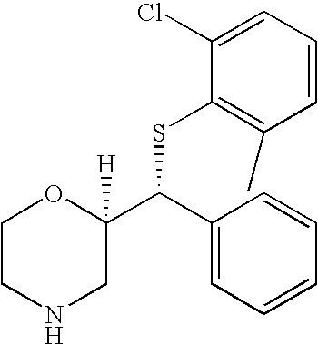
C1(Cl)=CC=CC(C)=C1SC(C1([H])OCCNC1)C1=CC=CC=C1
